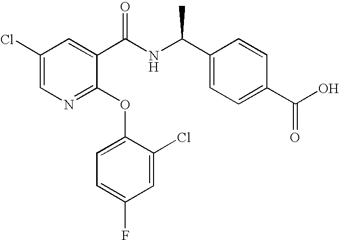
C1(Cl)=CN=C(OC2=CC=C(F)C=C2Cl)C(C(NC(C2=CC=C(C(O)=O)C=C2)C)=O)=C1
